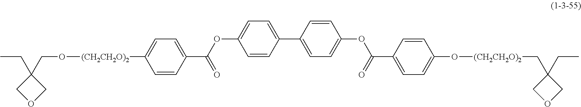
CCC1(CO[(CH2CH2O)2]C2=CC=C(C(OC3=CC=C(C4=CC=C(OC(C5=CC=C(O[(CH2CH2O)2]CC6(CC)COC6)C=C5)=O)C=C4)C=C3)=O)C=C2)COC1
